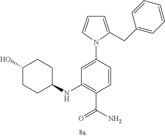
C1=C(CC2=CC=CC=C2)N(C2=CC(NC3CCC(O)CC3)=C(C(N)=O)C=C2)C=C1
